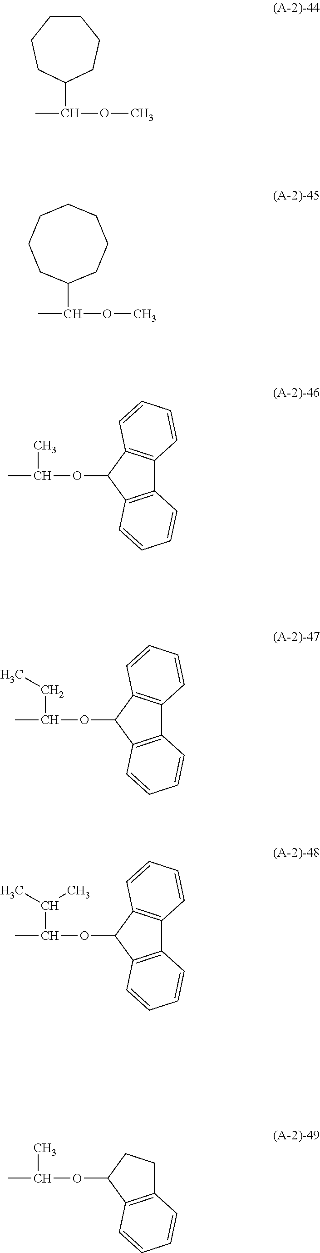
CC(C1CCCCCC1)OC.CC(C1CCCCCCC1)OC.CC(C)OC1C2=C(C3=C1C=CC=C3)C=CC=C2.CC(CC)OC1C2=C(C3=C1C=CC=C3)C=CC=C2.CC(C(C)C)OC1C2=C(C3=C1C=CC=C3)C=CC=C2.CC(C)OC1C2=C(CC1)C=CC=C2
